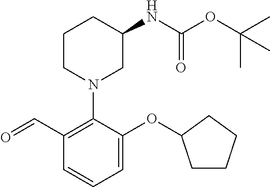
O=CC1=C(N2CC(NC(OC(C)(C)C)=O)CCC2)C(OC2CCCC2)=CC=C1
